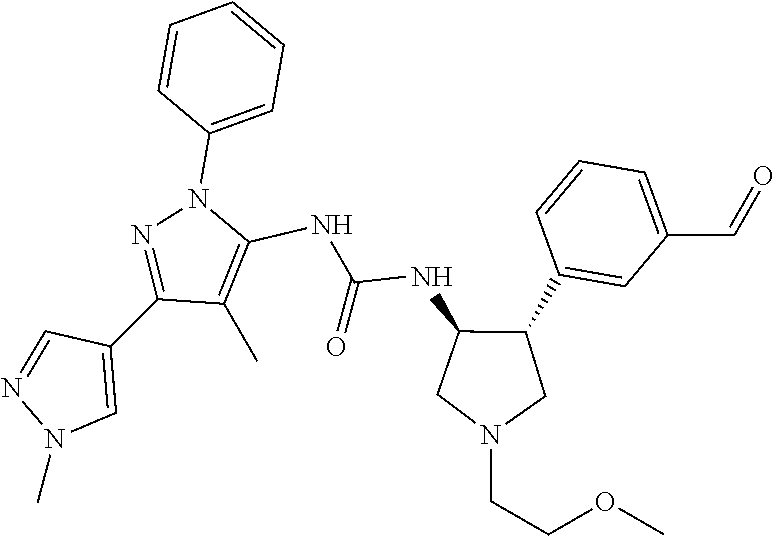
C1(C)=C(NC(=O)NC2CN(CCOC)CC2C2=CC(C=O)=CC=C2)N(C2=CC=CC=C2)N=C1C1=CN(C)N=C1
